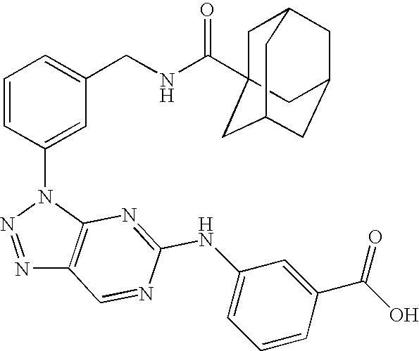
N1=NN(C2=CC(CNC(=O)C34CC5CC(CC(C3)C5)C4)=CC=C2)C2=C1C=NC(NC1=CC=CC(C(O)=O)=C1)=N2
